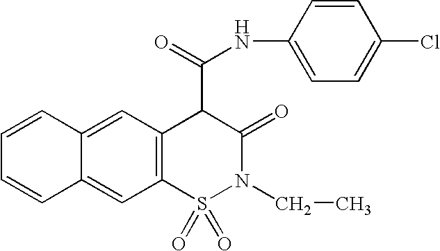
C1=CC2=CC3=C(C=C2C=C1)S(=O)(=O)N(CC)C(=O)C3C(NC1=CC=C(Cl)C=C1)=O
